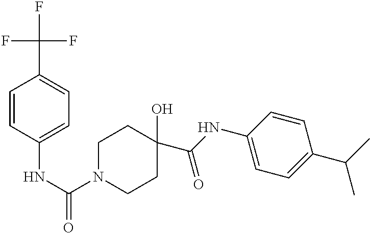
C1=CC(NC(=O)N2CCC(O)(C(NC3=CC=C(C(C)C)C=C3)=O)CC2)=CC=C1C(F)(F)F
